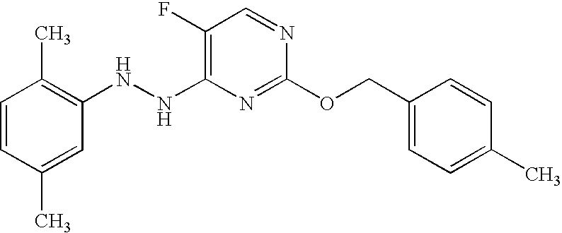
C1(F)=C(NNC2=C(C)C=CC(C)=C2)N=C(OCC2=CC=C(C)C=C2)N=C1
